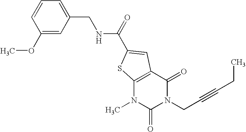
COC1=CC(CNC(=O)C2=CC3=C(N(C)C(=O)N(CC#CCC)C3=O)S2)=CC=C1
